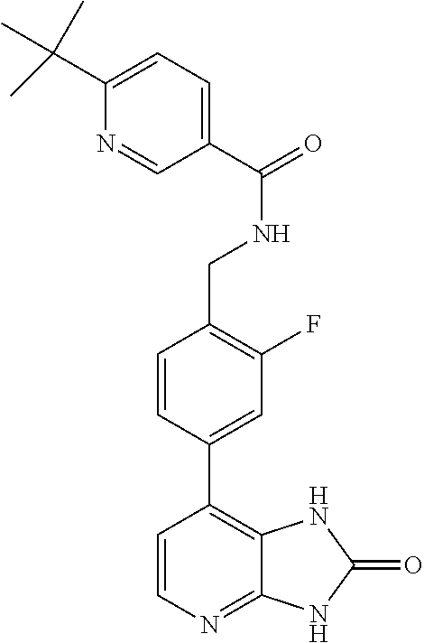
C1=C(C2=C3C(=NC=C2)NC(=O)N3)C=CC(CNC(=O)C2=CC=C(C(C)(C)C)N=C2)=C1F
